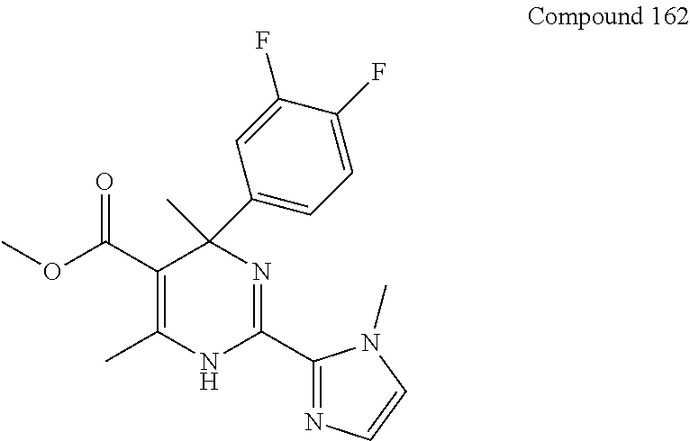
C1(C2=CC=C(F)C(F)=C2)(C)C(C(OC)=O)=C(C)NC(C2=NC=CN2C)=N1
